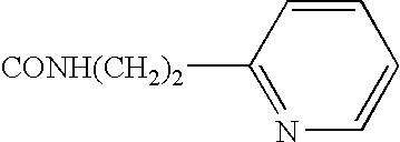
C1=CC([CONH(CH2)2])=NC=C1
